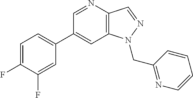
C1(C2=CC=C(F)C(F)=C2)=CC2=C(C=NN2CC2=NC=CC=C2)N=C1
